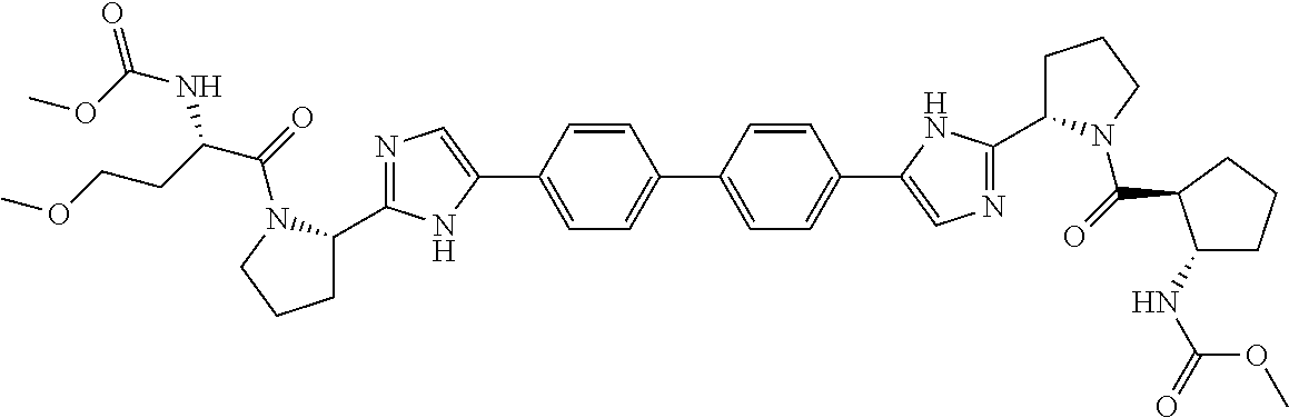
C1=CC(C2=CC=C(C3=CN=C(C4CCCN4C(=O)C4C(NC(=O)OC)CCC4)N3)C=C2)=CC=C1C1=CN=C(C2CCCN2C(C(CCOC)NC(=O)OC)=O)N1
